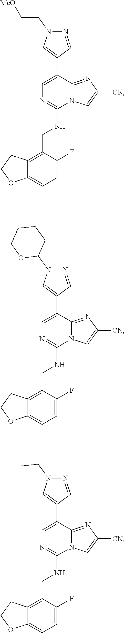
C1=C(F)C(CNC2=NC=C(C3=CN(CC[MeO])N=C3)C3=NC([CN])=CN23)=C2C(=C1)OCC2.C1=C(F)C(CNC2=NC=C(C3=CN(C4CCCCO4)N=C3)C3=NC([CN])=CN23)=C2C(=C1)OCC2.C1=C(F)C(CNC2=NC=C(C3=CN(CC)N=C3)C3=NC([CN])=CN23)=C2C(=C1)OCC2
